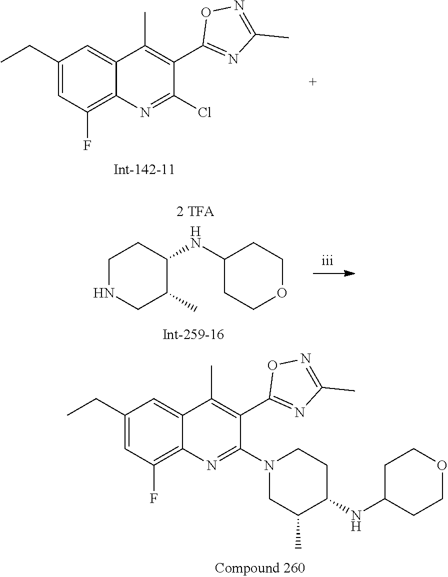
C1(CC)=CC(F)=C2C(=C1)C(C)=C(C1=NC(C)=NO1)C(Cl)=N2.C1NCC(C)C(NC2CCOCC2)C1.C1(CC)=CC(F)=C2C(=C1)C(C)=C(C1=NC(C)=NO1)C(N1CC(C)C(NC3CCOCC3)CC1)=N2
